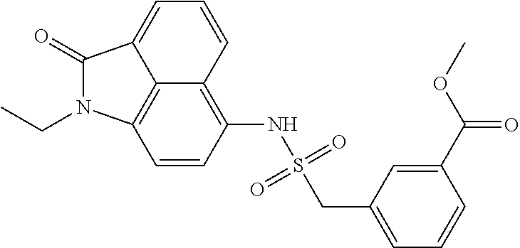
C1=CC(NS(=O)(=O)CC2=CC=CC(C(OC)=O)=C2)=C2C=CC=C3C(=O)N(CC)C1=C23
